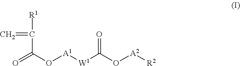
O=C(O[A1][W1]C(O[A2][R2])=O)C(=C)[R1]
